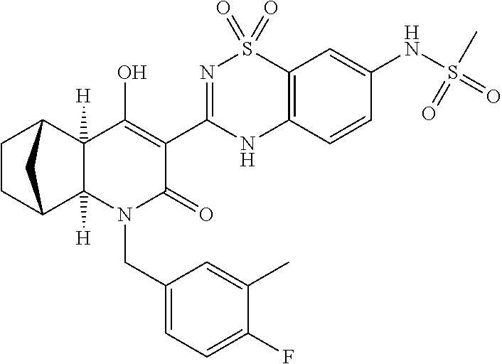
C12([H])C3CCC(C1([H])N(CC1=CC=C(F)C(C)=C1)C(=O)C(C1=NS(=O)(=O)C4=C(N1)C=CC(NS(=O)(C)=O)=C4)=C2O)C3
